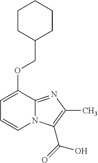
N12C(=NC(C)=C1C(O)=O)C(OCC1CCCCC1)=CC=C2
